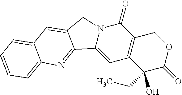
C12=CC3=C(C(=O)N1CC1=CC4=CC=CC=C4N=C21)COC(=O)C3(O)CC
